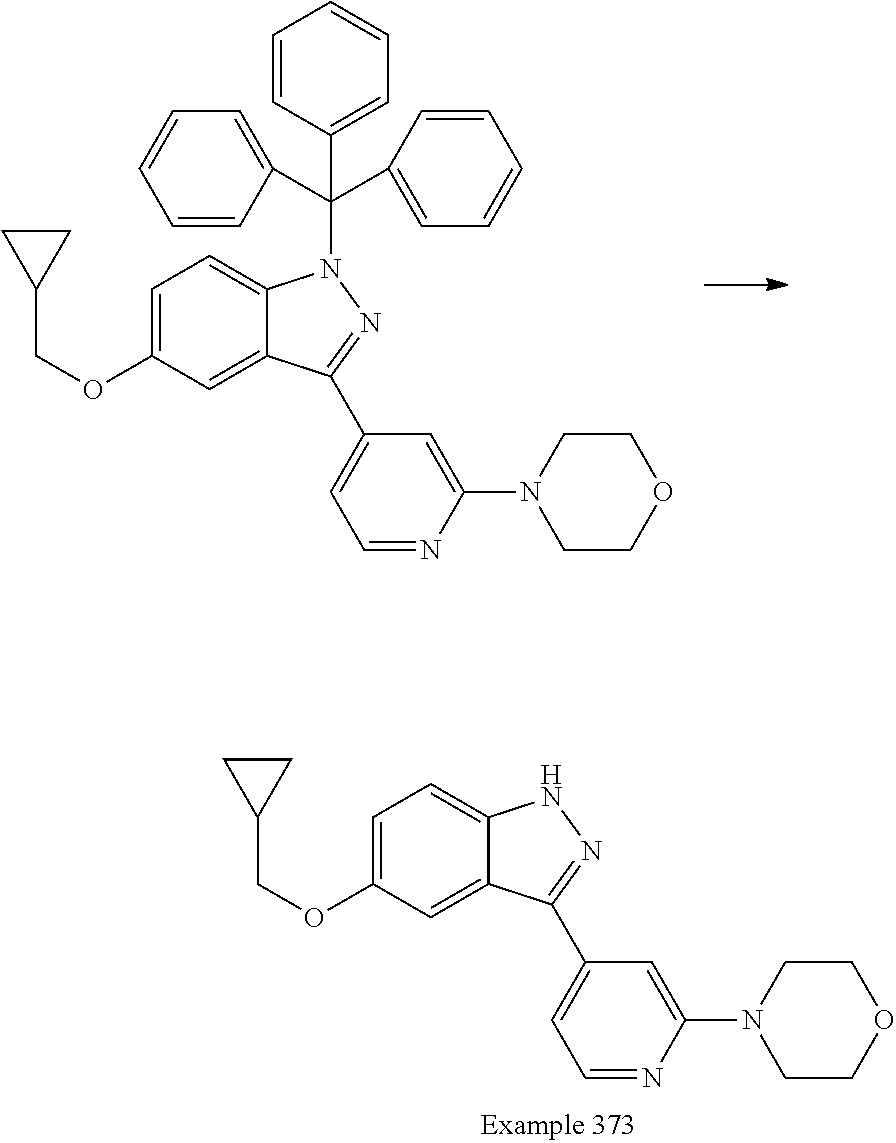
C1=C(OCC2CC2)C=C2C(=C1)N(C(C1=CC=CC=C1)(C1=CC=CC=C1)C1=CC=CC=C1)N=C2C1=CC=NC(N2CCOCC2)=C1.C1=C(OCC2CC2)C=C2C(=C1)NN=C2C1=CC=NC(N2CCOCC2)=C1
